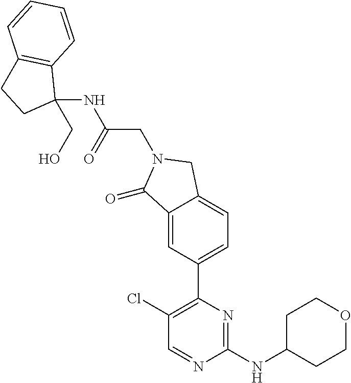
C1CC(NC2=NC(C3=CC=C4C(=C3)C(=O)N(CC(NC3(CO)C5=C(CC3)C=CC=C5)=O)C4)=C(Cl)C=N2)CCO1
